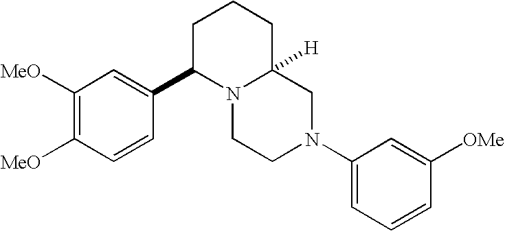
C1([MeO])=C([MeO])C=CC(C2N3C([H])(CCC2)CN(C2=CC=CC([OMe])=C2)CC3)=C1
